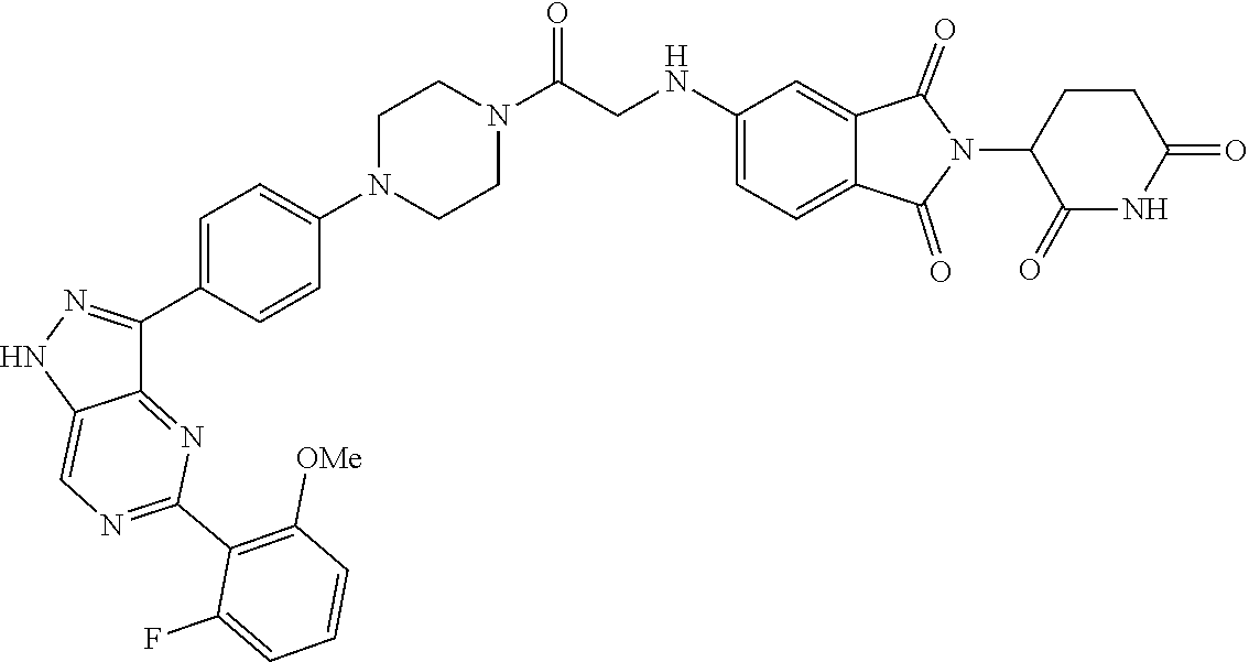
C1CN(C2=CC=C(C3=NNC4=CN=C(C5=C([OMe])C=CC=C5F)N=C43)C=C2)CCN1C(=O)CNC1=CC=C2C(=O)N(C3C(=O)NC(=O)CC3)C(=O)C2=C1
